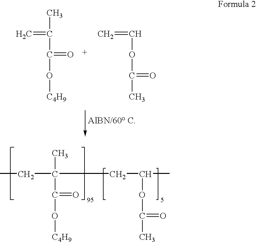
CC(C(O[C4H9])=O)(CC)CC(C)OC(C)=O.CC(C(O[C4H9])=O)=C.C(OC(C)=O)=C
